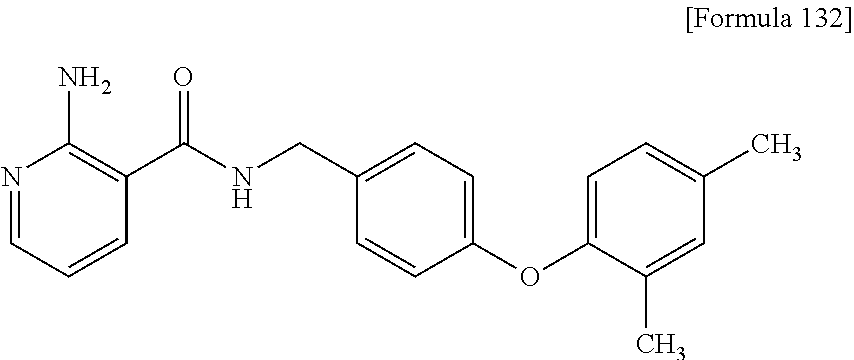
N1=CC=CC(C(NCC2=CC=C(OC3=CC=C(C)C=C3C)C=C2)=O)=C1N
